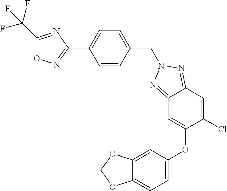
C1(Cl)=CC2=NN(CC3=CC=C(C4=NOC(C(F)(F)F)=N4)C=C3)N=C2C=C1OC1=CC=C2C(=C1)OCO2
